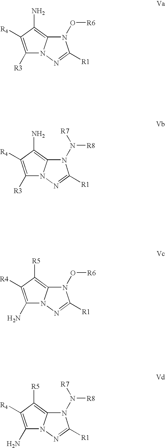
N1(O[R6])C2=C(N)C([R4])=C([R3])N2N=C1[R1].N1(N([R8])[R7])C2=C(N)C([R4])=C([R3])N2N=C1[R1].N1(O[R6])C2=C([R5])C([R4])=C(N)N2N=C1[R1].N1(N([R8])[R7])C2=C([R5])C([R4])=C(N)N2N=C1[R1]
